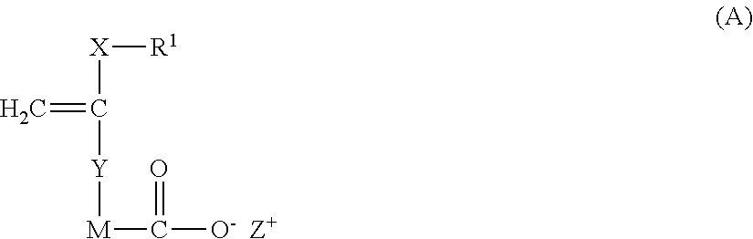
C=C([X][R1])[Y][M]C([O-  Z+])=O
